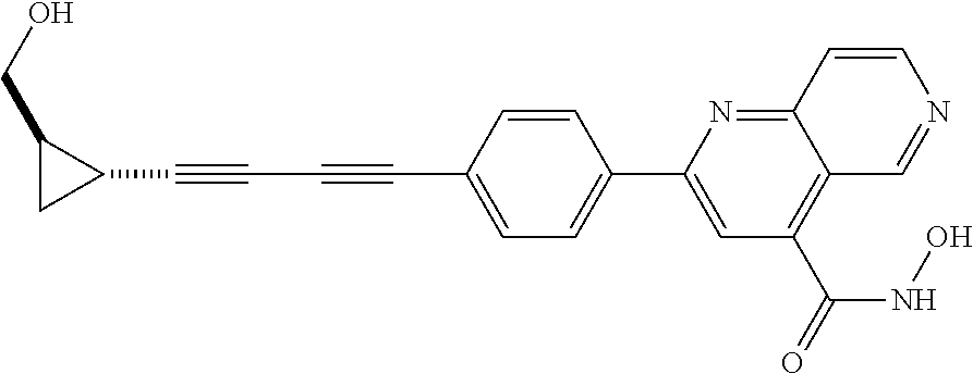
C1=CC(C#CC#CC2C(CO)C2)=CC=C1C1=CC(C(=O)NO)=C2C(=N1)C=CN=C2
